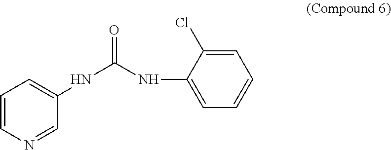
C1=CN=CC(NC(NC2=CC=CC=C2Cl)=O)=C1
